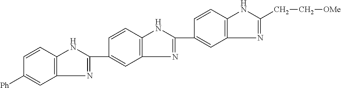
C1=C(C2=NC3=C(C=CC([Ph])=C3)N2)C=CC2=C1N=C(C1=CC3=C(C=C1)NC(CC[OMe])=N3)N2
